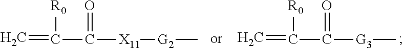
C=C(C(=O)[X11][G2]C)[R0].C=C(C(=O)[G3]C)[R0]
